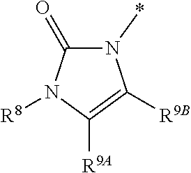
N1(*)C(=O)N([R8])C([R9A])=C1[R9B]
